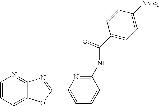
C1=CC=C2C(=N1)N=C(C1=CC=CC(NC(C3=CC=C([NMe2])C=C3)=O)=N1)O2
